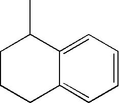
C1=CC=C2C(=C1)CCCC2C
